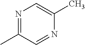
N1=C(C)C=NC(C)=C1
